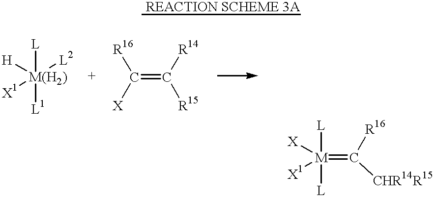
[REACTION SCHEME 3A].[H][M(H2)]([L])([L1])([L2])[X1].[X][M]([X1])([L])([L])=C([R16])[CHR14R15].C(=C([R14])[R15])([R16])[X]
